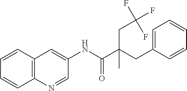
C12=C(N=CC(NC(C(CC3=CC=CC=C3)(CC(F)(F)F)C)=O)=C1)C=CC=C2
